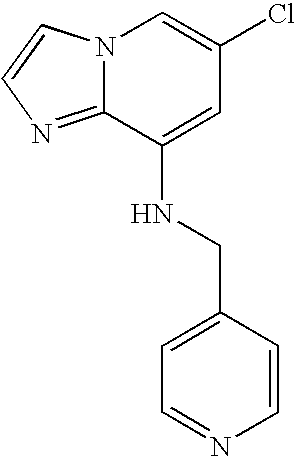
N12C(=NC=C1)C(NCC1=CC=NC=C1)=CC(Cl)=C2
